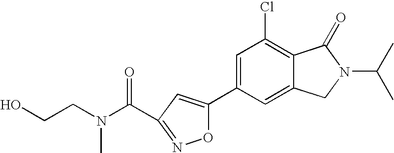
C1=C(C2=CC(C(N(CCO)C)=O)=NO2)C=C2C(=C1Cl)C(=O)N(C(C)C)C2
